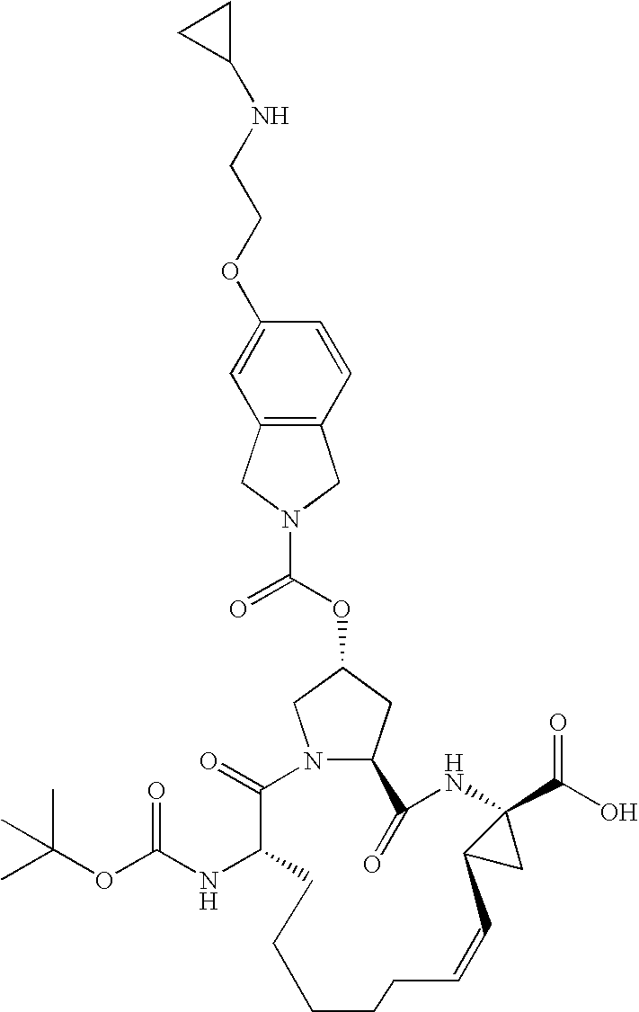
N12CC(OC(=O)N3CC4=C(C3)C=C(OCCNC3CC3)C=C4)CC1C(=O)NC1(C(O)=O)C(C1)C=CCCCCCC(NC(OC(C)(C)C)=O)C2=O
